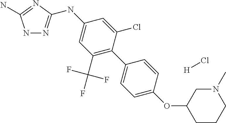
N1N=C(NC2=CC(C(F)(F)F)=C(C3=CC=C(OC4CCCN(C)C4)C=C3)C(Cl)=C2)N=C1N.[H]Cl
